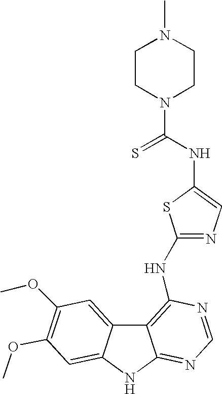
N(C1=CN=C(NC2=C3C4=CC(OC)=C(OC)C=C4NC3=NC=N2)S1)C(N1CCN(C)CC1)=S
